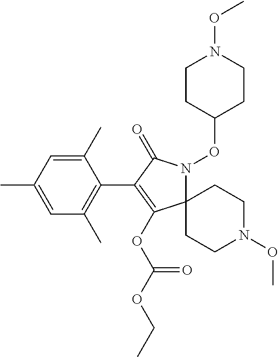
C1(C)=CC(C)=CC(C)=C1C1=C(OC(OCC)=O)C2(N(OC3CCN(OC)CC3)C1=O)CCN(OC)CC2
